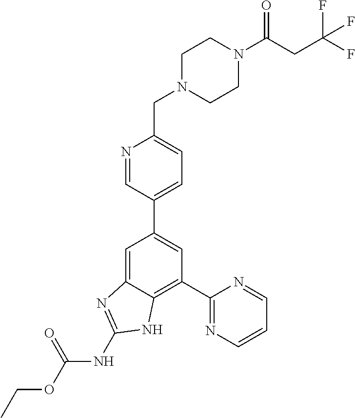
C1=C2C(=C(C3=NC=CC=N3)C=C1C1=CC=C(CN3CCN(C(=O)CC(F)(F)F)CC3)N=C1)NC(NC(=O)OCC)=N2
